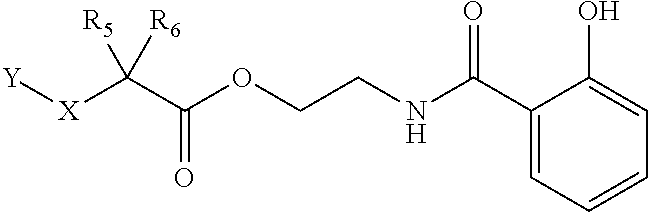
[Y][X]C(C(OCCNC(C1=CC=CC=C1O)=O)=O)([R6])[R5]
